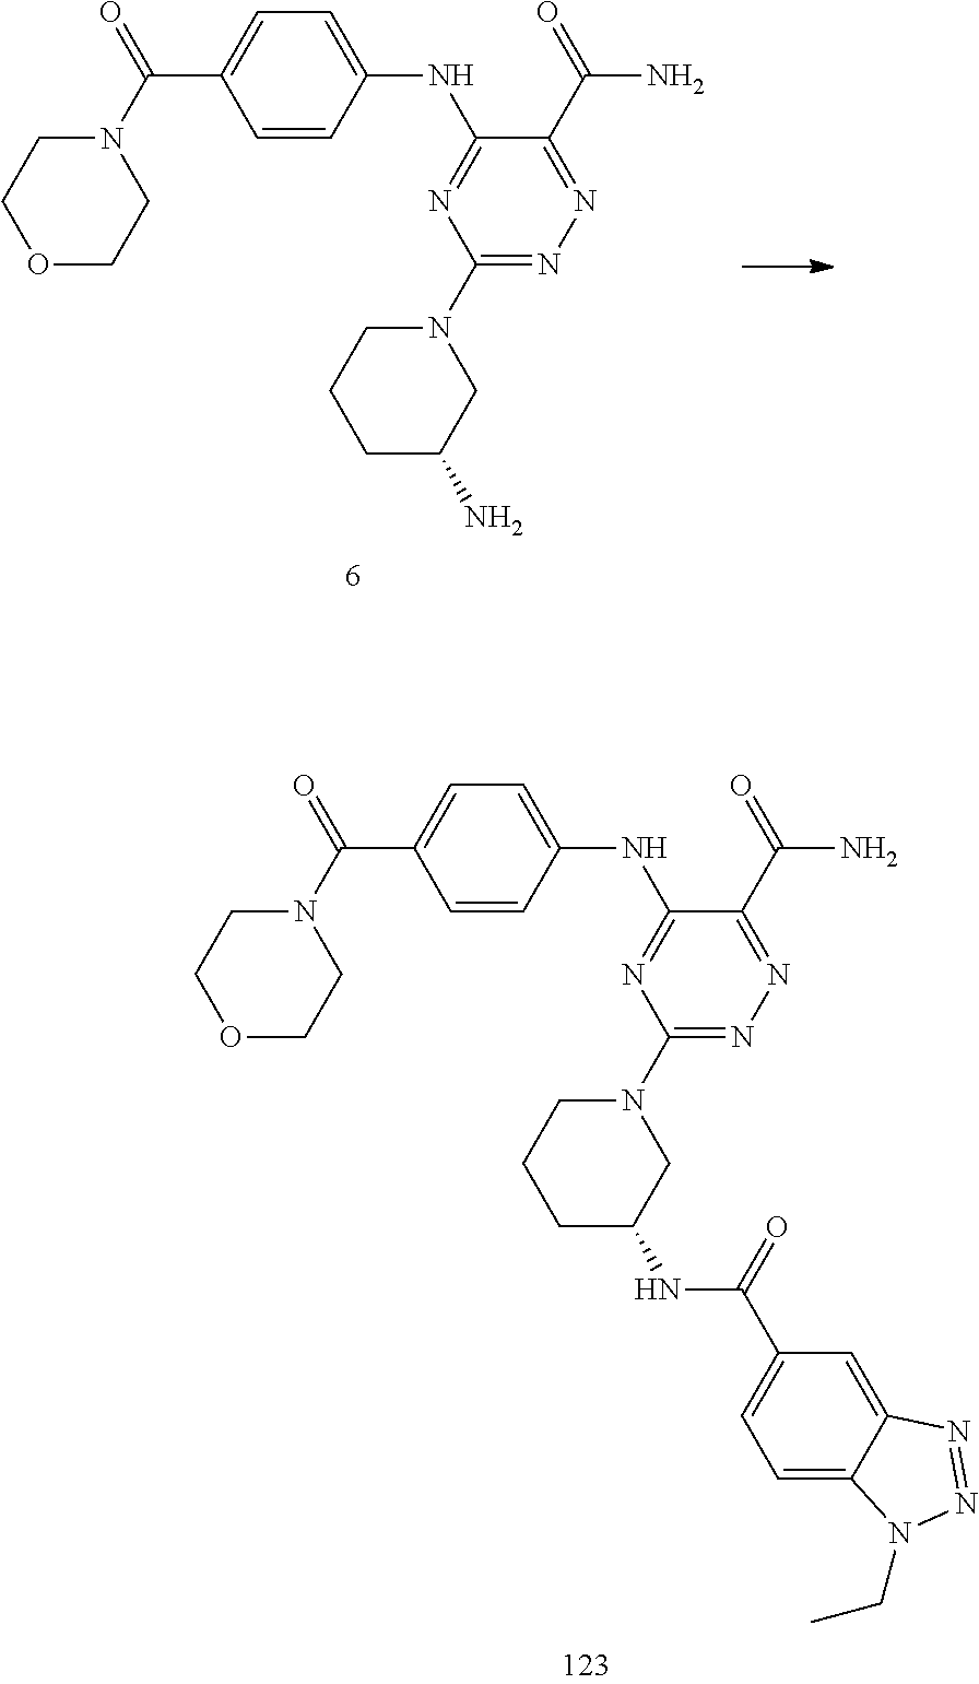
N(C1=NC(N2CCCC(N)C2)=NN=C1C(=O)N)C1=CC=C(C(N2CCOCC2)=O)C=C1.N(C1=NC(N2CCCC(NC(=O)C3=CC=C4C(=C3)N=NN4CC)C2)=NN=C1C(=O)N)C1=CC=C(C(N2CCOCC2)=O)C=C1
